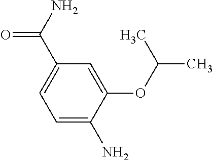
C1=C(N)C(OC(C)C)=CC(C(N)=O)=C1
